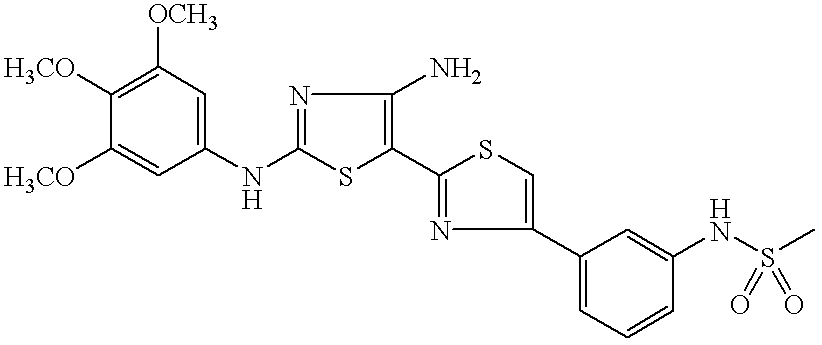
C1=C(NC2=NC(N)=C(C3=NC(C4=CC=CC(NS(C)(=O)=O)=C4)=CS3)S2)C=C([H3CO])C([H3CO])=C1[OCH3]
